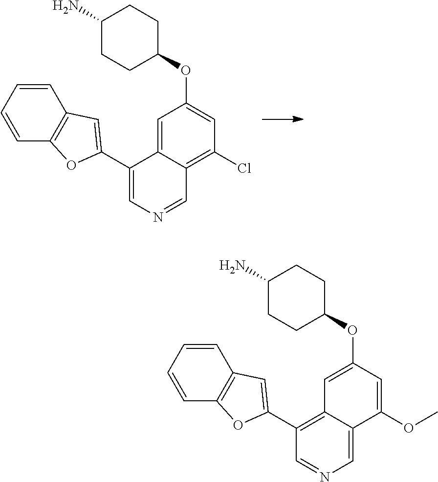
C12=CC(OC3CCC(N)CC3)=CC(Cl)=C1C=NC=C2C1=CC2=C(C=CC=C2)O1.C12=C(C3=CC4=C(C=CC=C4)O3)C=NC=C1C(OC)=CC(OC1CCC(N)CC1)=C2
